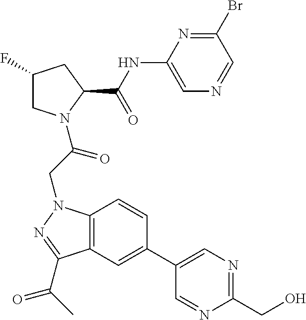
BrC1=NC(NC(C2CC(F)CN2C(CN2C3=C(C(C(C)=O)=N2)C=C(C2=CN=C(CO)N=C2)C=C3)=O)=O)=CN=C1
